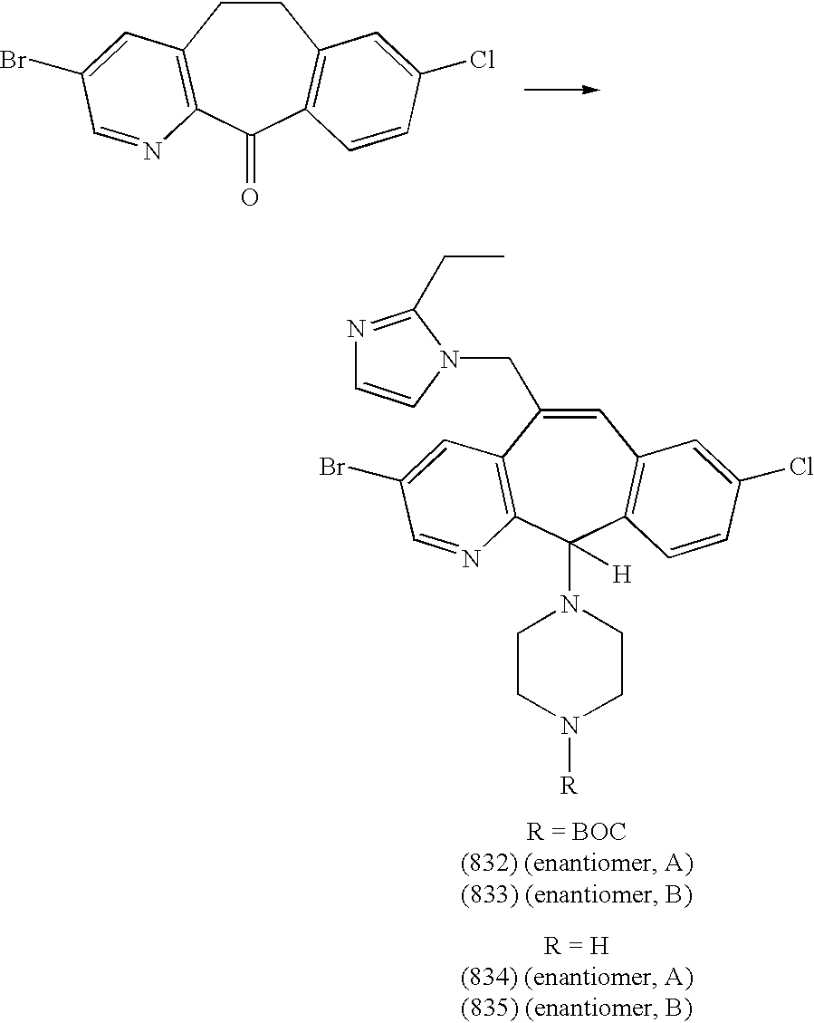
C1CC2=C(C(=O)C3=C1C=C(Cl)C=C3)N=CC(Br)=C2.C1=C(CN2C=CN=C2CC)C2=C(C(N3CCN([R])CC3)([H])C3=C1C=C(Cl)C=C3)N=CC(Br)=C2
